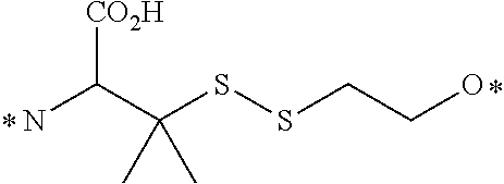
C(C(SSCCO)(C)C)(N)[CO2H]
